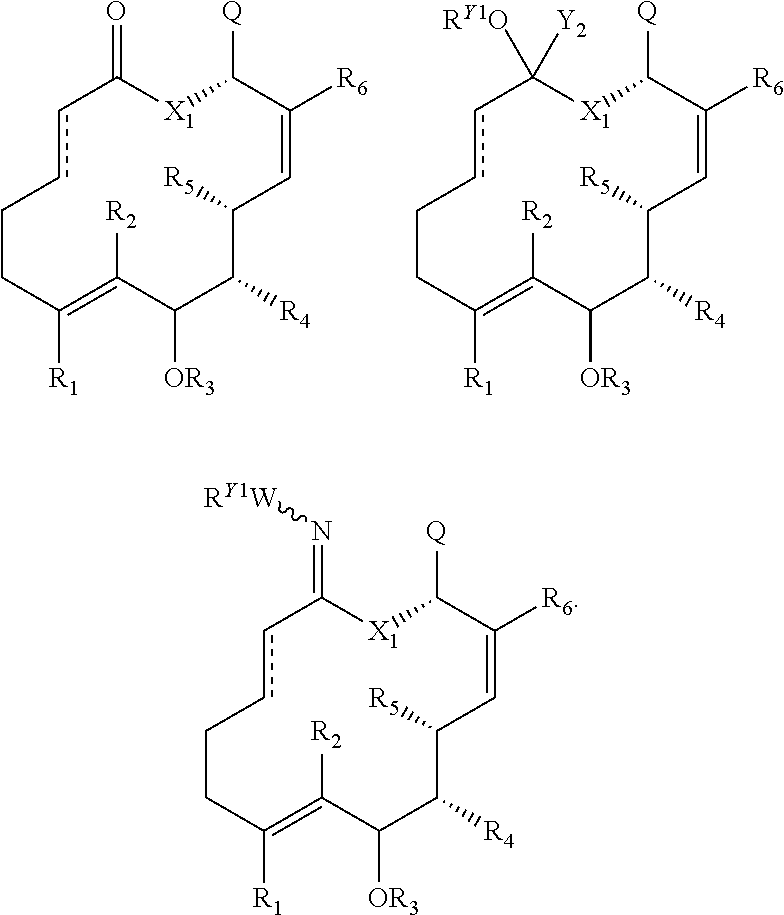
c1cCCC([R1])=C([R2])C([OR3])C([R4])C([R5])C=C([R6])C([Q])[X1]C1=N[RY1W].c1cCCC([R1])=C([R2])C([OR3])C([R4])C([R5])C=C([R6])C([Q])[X1]C1=O.c1cCCC([R1])=C([R2])C([OR3])C([R4])C([R5])C=C([R6])C([Q])[X1]C1([Y2])[RY1O]
